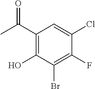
C1(Br)=C(F)C(Cl)=CC(C(C)=O)=C1O
